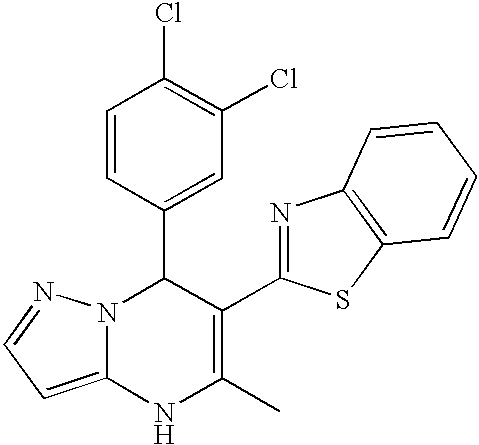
C1=CC(C2N3C(=CC=N3)NC(C)=C2C2=NC3=C(S2)C=CC=C3)=CC(Cl)=C1Cl
